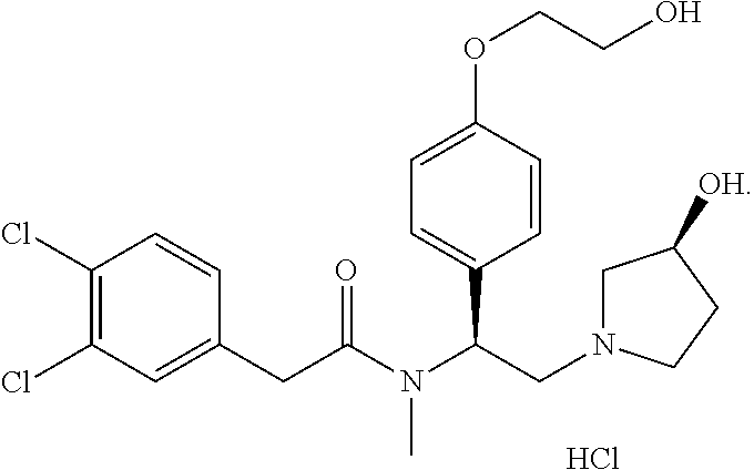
C(N(C(CN1CC([OH])CC1)C1=CC=C(OCCO)C=C1)C)(CC1=CC(Cl)=C(Cl)C=C1)=O.Cl
